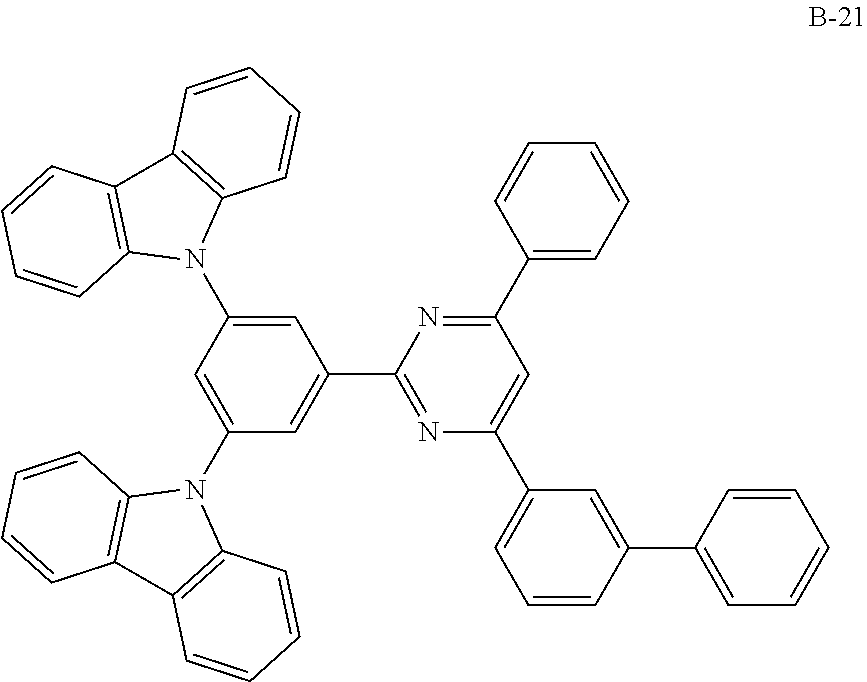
C1=C(N2C3=C(C4=C2C=CC=C4)C=CC=C3)C=C(N2C3=C(C4=C2C=CC=C4)C=CC=C3)C=C1C1=NC(C2=CC=CC(C3=CC=CC=C3)=C2)=CC(C2=CC=CC=C2)=N1
